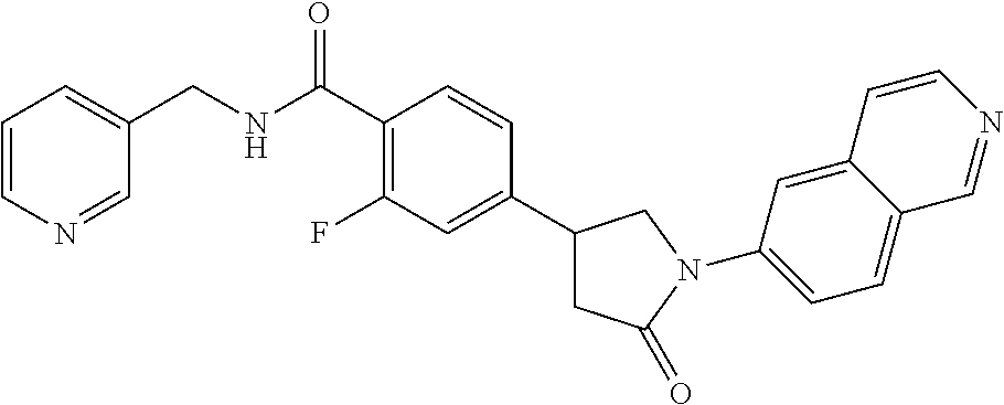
C1(C2=CC(F)=C(C(NCC3=CC=CN=C3)=O)C=C2)CC(=O)N(C2=CC=C3C=NC=CC3=C2)C1
